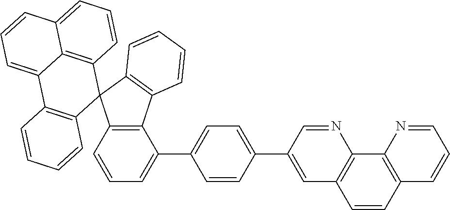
C1=NC2=C(C=C1)C=CC1=C2N=CC(C2=CC=C(C3=CC=CC4=C3C3=C(C45C4=C6C(=CC=CC6=CC=C4)C4=C5C=CC=C4)C=CC=C3)C=C2)=C1
